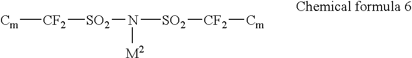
[Cm][CF2][SO2]N([SO2][CF2][Cm])[M2]
